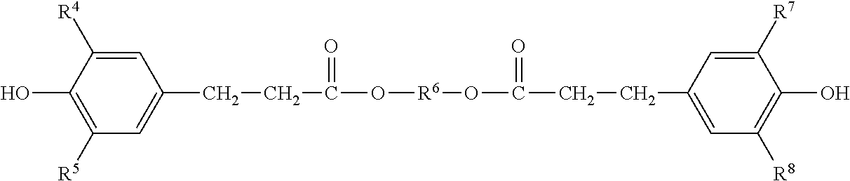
C1=C([R4])C(O)=C([R5])C=C1CCC(O[R6]OC(=O)CCC1=CC([R8])=C(O)C([R7])=C1)=O
